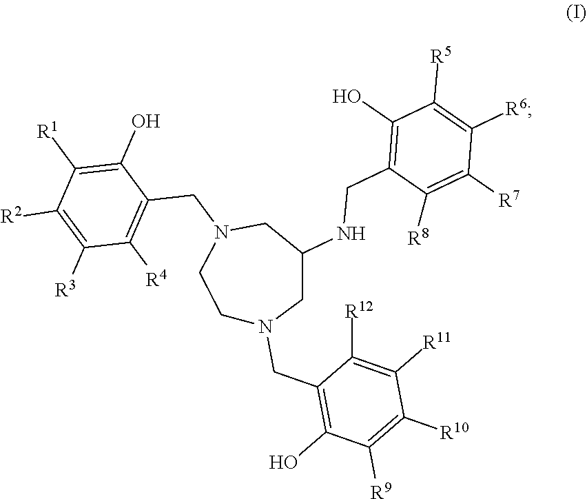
C1N(CC2=C(O)C([R9])=C([R10])C([R11])=C2[R12])CC(NCC2=C(O)C([R5])=C([R6])C([R7])=C2[R8])CN(CC2=C([R4])C([R3])=C([R2])C([R1])=C2O)C1
